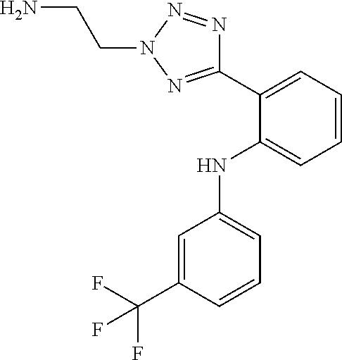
C1=C(C(F)(F)F)C=CC=C1NC1=CC=CC=C1C1=NN(CCN)N=N1
